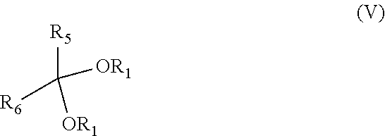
[R5]C([R6])([OR1])[OR1]
